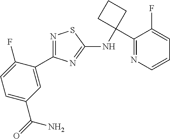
N1=C(C2=CC(C(=O)N)=CC=C2F)N=C(NC2(C3=NC=CC=C3F)CCC2)S1
